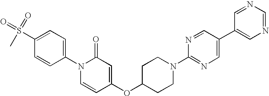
C1(S(C)(=O)=O)=CC=C(N2C=CC(OC3CCN(C4=NC=C(C5=CN=CN=C5)C=N4)CC3)=CC2=O)C=C1
